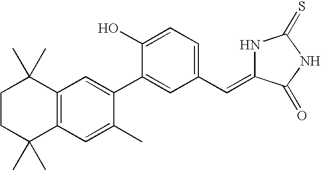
C1CC(C)(C)C2=C(C1(C)C)C=C(C1=CC(C=C3NC(=S)NC3=O)=CC=C1O)C(C)=C2
